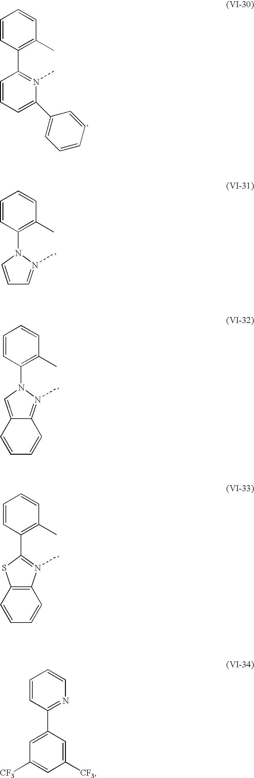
C1=CC=C(C2=CC=CC=C2)N(C)=C1C1=C(C)C=CC=C1.C1=CC(N2C=CC=N2C)=C(C)C=C1.C1=CC(N2C=C3C(=N2C)C=CC=C3)=C(C)C=C1.C1=CC(C2=N(C)C3=C(S2)C=CC=C3)=C(C)C=C1.C1=CC(C2=CC([CF3])=CC([CF3])=C2)=NC=C1
